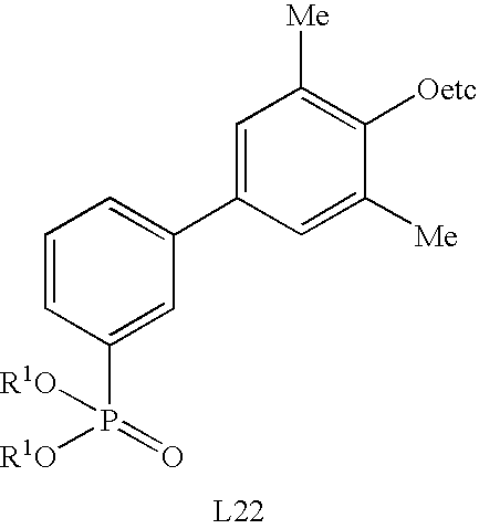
C1=CC(P([R1O])(=O)[R1O])=CC(C2=CC([Me])=C([Oetc])C([Me])=C2)=C1
